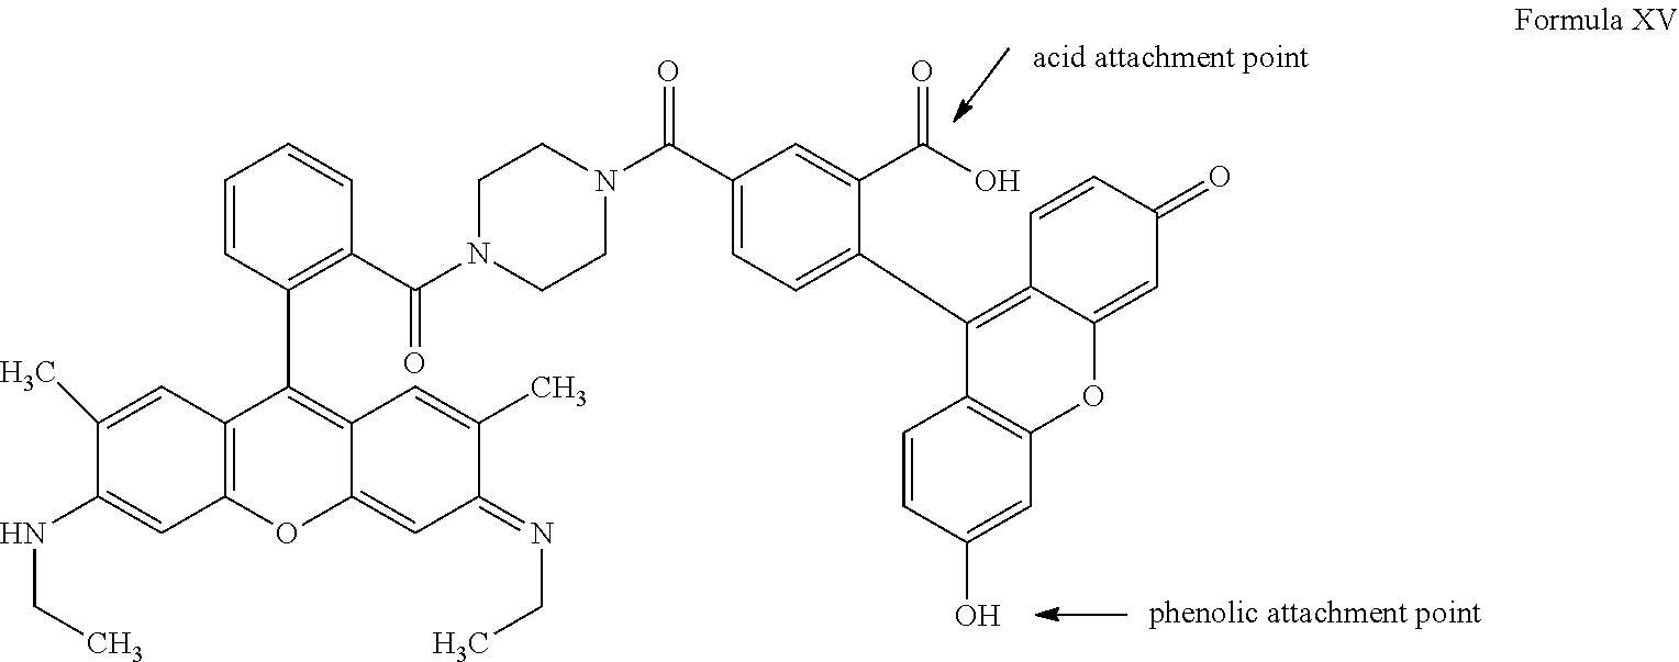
C1(C)=CC2=C(C=C1NCC)OC1=CC(=NCC)C(C)=CC1=C2C1=C(C(=O)N2CCN(C(=O)C3=CC=C(C4=C5C(=CC(=O)C=C5)OC5=C4C=CC(O)=C5)C(C(O)=O)=C3)CC2)C=CC=C1
